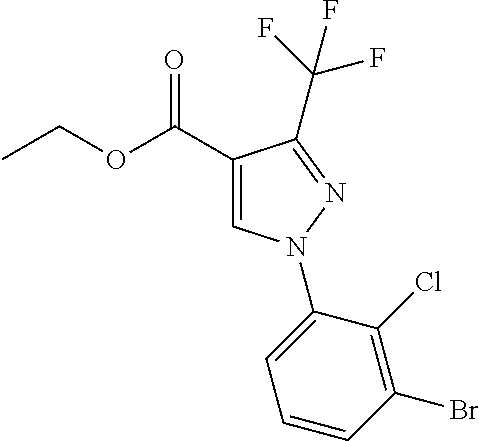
C(F)(F)(F)C1=NN(C2=CC=CC(Br)=C2Cl)C=C1C(OCC)=O
